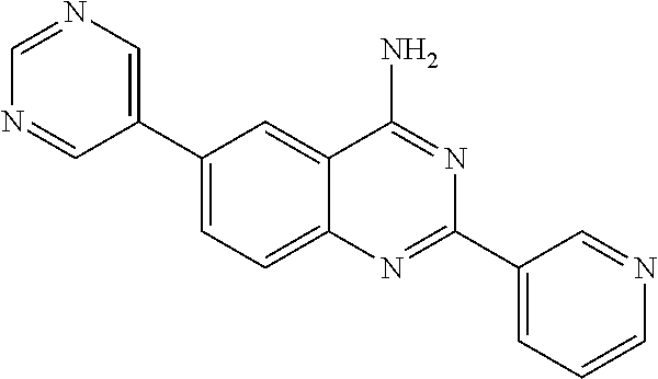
C1(C2=CN=CN=C2)=CC=C2C(=C1)C(N)=NC(C1=CC=CN=C1)=N2
